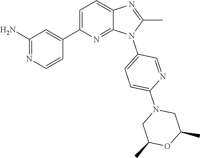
C1(C)=NC2=CC=C(C3=CC(N)=NC=C3)N=C2N1C1=CC=C(N2CC(C)OC(C)C2)N=C1
